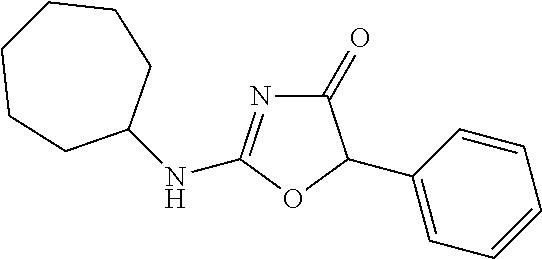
C1(=O)N=C(NC2CCCCCC2)OC1C1=CC=CC=C1
